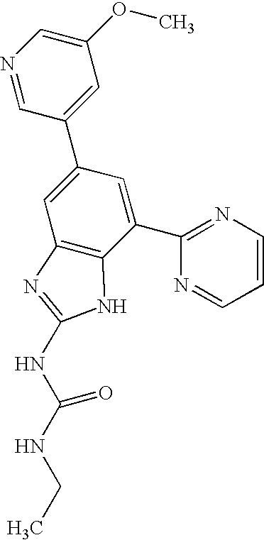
N1=CC(C2=CC3=C(C(C4=NC=CC=N4)=C2)NC(NC(NCC)=O)=N3)=CC(OC)=C1
